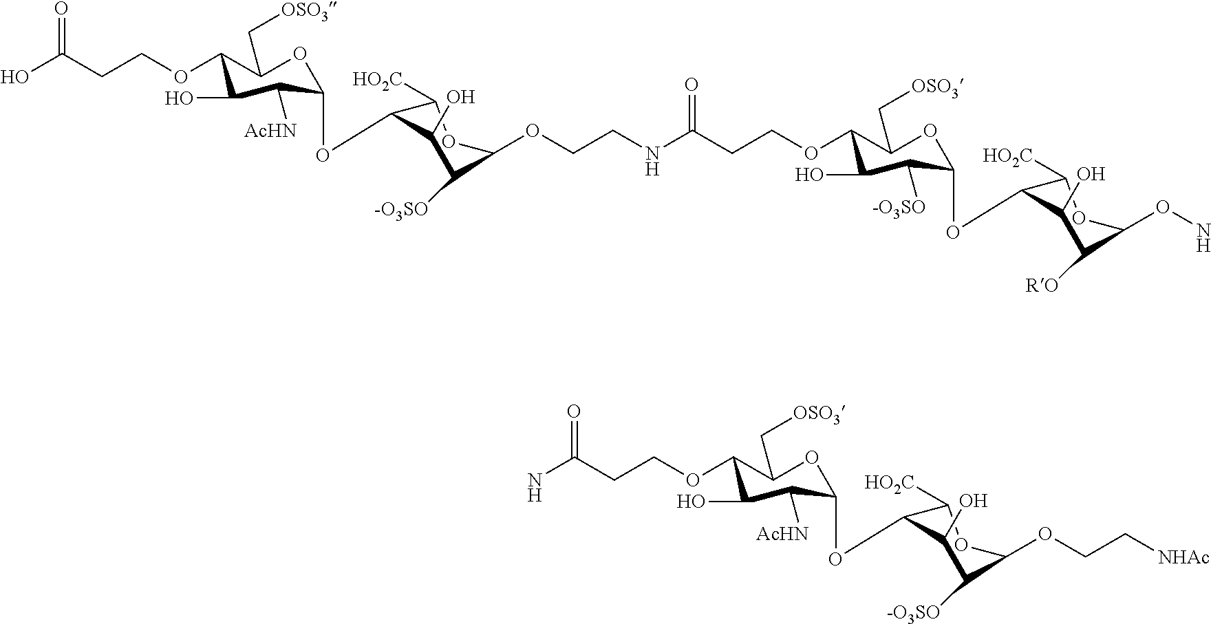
C1(C[OSO3])OC(OC2C([HO2C])OC(OCC[NHAc])C([-O3SO])C2O)C([AcHN])C(O)C1OCCC(=O)N.OC(CCOC1C(C[OSO3])OC(OC2C([HO2C])OC(OCCNC(CCOC3C(C[OSO3])OC(OC4C([HO2C])OC(ON)C([RO])C4O)C([-O3SO])C3O)=O)C([-O3SO])C2O)C([AcHN])C1O)=O
